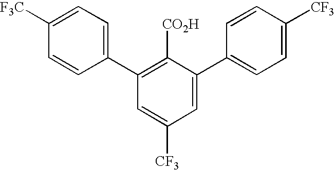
C1(C2=CC=C([F3C])C=C2)=C([CO2H])C(C2=CC=C([CF3])C=C2)=CC([CF3])=C1
